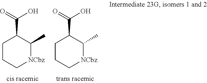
C1CC[NCbz]C(C)C1C(O)=O.C1CC[NCbz]C(C)C1C(O)=O
